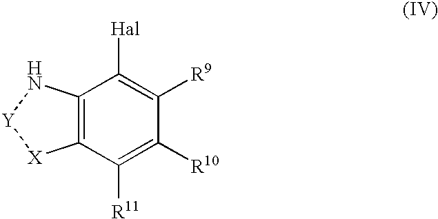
[Hal]C1=C([R9])C([R10])=C([R11])C2=C1N[Y][X]2
